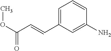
C1(N)=CC(C=CC(OC)=O)=CC=C1
